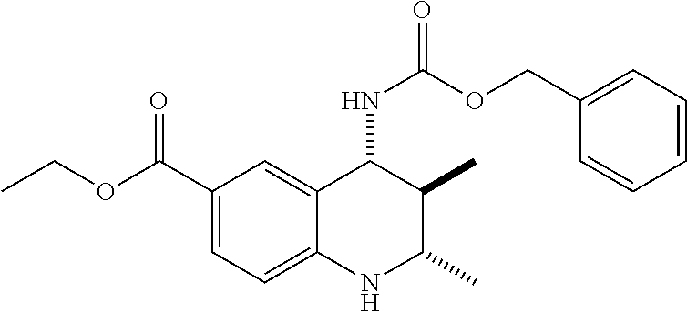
C1(C(OCC)=O)=CC=C2C(=C1)C(NC(=O)OCC1=CC=CC=C1)C(C)C(C)N2
